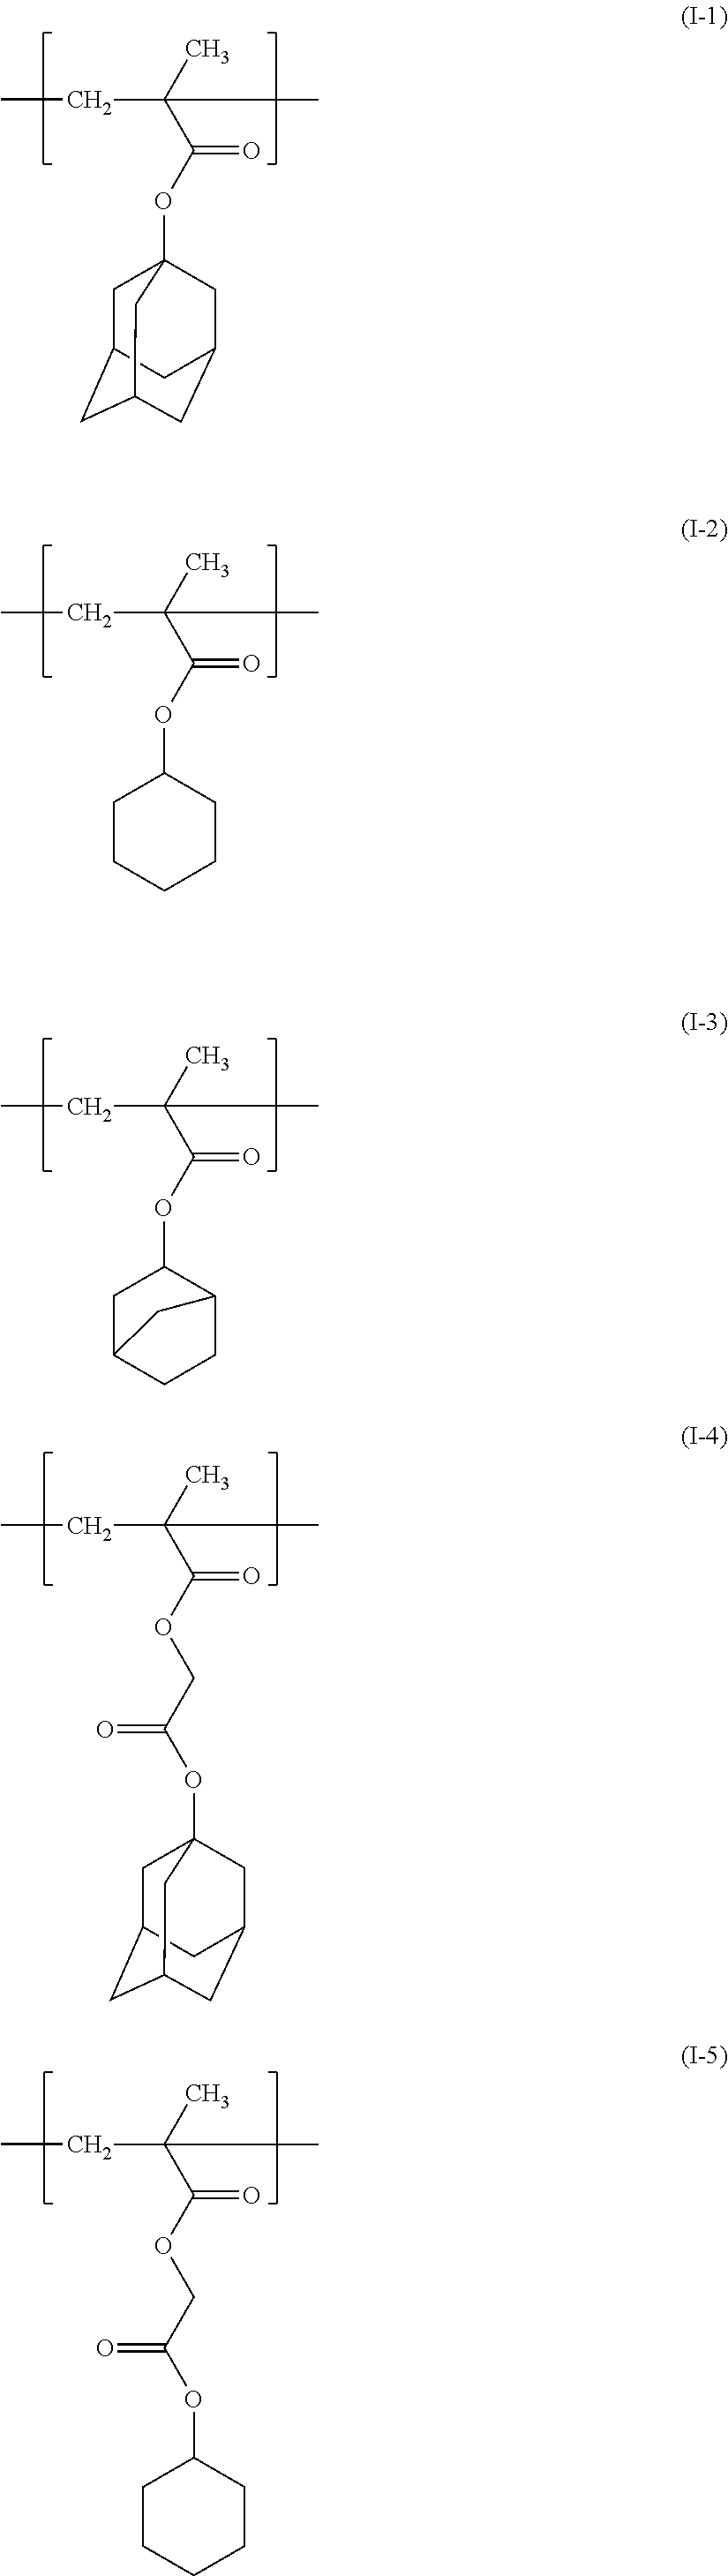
CC(C(OC12CC3CC(CC(C3)C1)C2)=O)(CC)C.CC(C(OC1CCCCC1)=O)(CC)C.CC(C(OCC(OC12CC3CC(CC(C3)C1)C2)=O)=O)(CC)C.CC(C(OCC(OC1CCCCC1)=O)=O)(CC)C.CC(C(OC1C2CCC(C1)C2)=O)(CC)C
